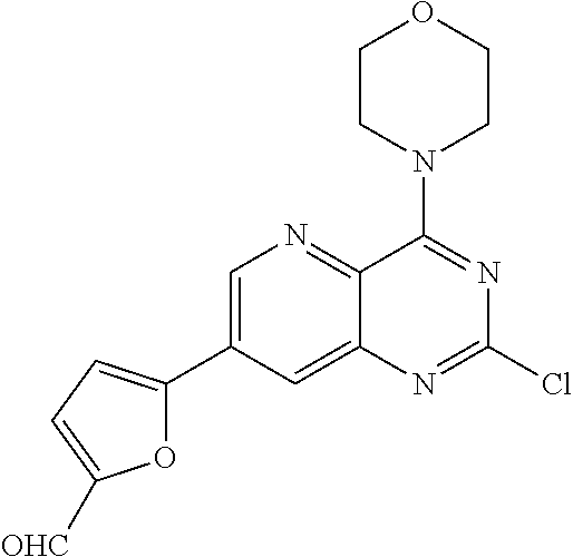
O1C(C2=CN=C3C(=C2)N=C(Cl)N=C3N2CCOCC2)=CC=C1[OHC]
